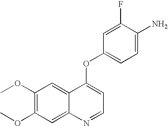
C1(F)=CC(OC2=CC=NC3=CC(OC)=C(OC)C=C23)=CC=C1N
